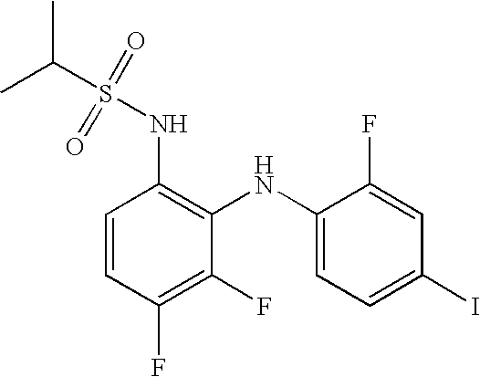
C(S(=O)(=O)NC1=C(NC2=CC=C(I)C=C2F)C(F)=C(F)C=C1)(C)C
